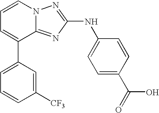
C12=NC(NC3=CC=C(C(=O)O)C=C3)=NN1C=CC=C2C1=CC=CC([CF3])=C1
